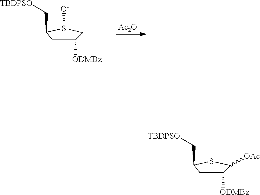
[Ac2O].[O-][S+]1C(C[TBDPSO])CC([ODMBz])C1.C([TBDPSO])C1CC([ODMBz])C([OAc])S1
